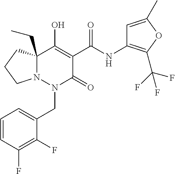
N12C(CC)(CCC1)C(O)=C(C(NC1=C(C(F)(F)F)OC(C)=C1)=O)C(=O)N2CC1=CC=CC(F)=C1F
